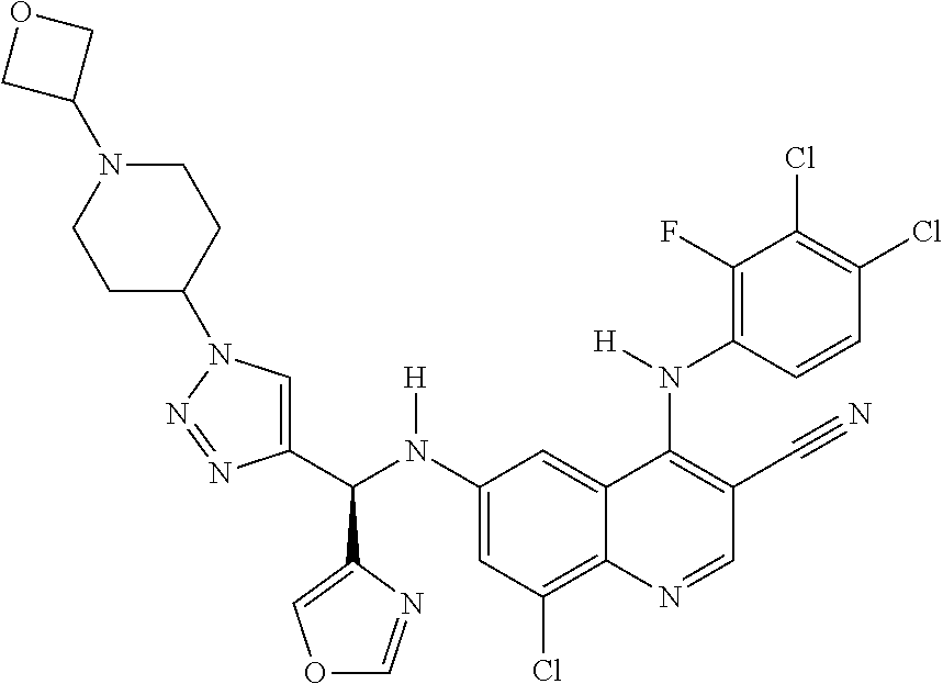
C1(N(C(C2=CN(C3CCN(C4COC4)CC3)N=N2)C2=COC=N2)[H])=CC(Cl)=C2C(=C1)C(N([H])C1=C(F)C(Cl)=C(Cl)C=C1)=C(C#N)C=N2
